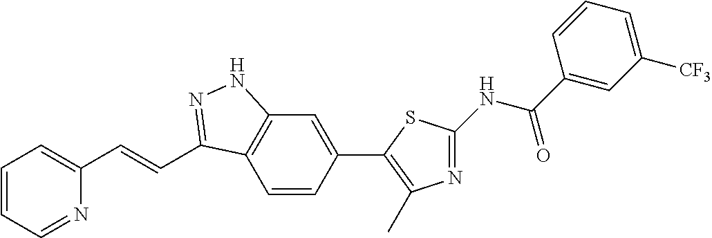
C1=CC=NC(C=CC2=NNC3=C2C=CC(C2=C(C)N=C(NC(C4=CC([CF3])=CC=C4)=O)S2)=C3)=C1
